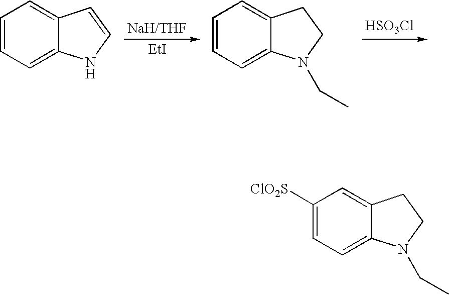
[HSO3Cl].C1=CC=C2C(=C1)C=CN2.C1=CC=C2C(=C1)CCN2CC.[EtI].C1([ClO2S])=CC=C2C(=C1)CCN2CC
